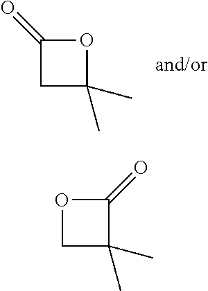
C1C(C)(C)C(=O)O1.C1C(C)(C)OC1=O
